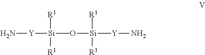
[Y](N)[Si](O[Si]([Y]N)(C)([R1])[R1])(C)([R1])[R1]
